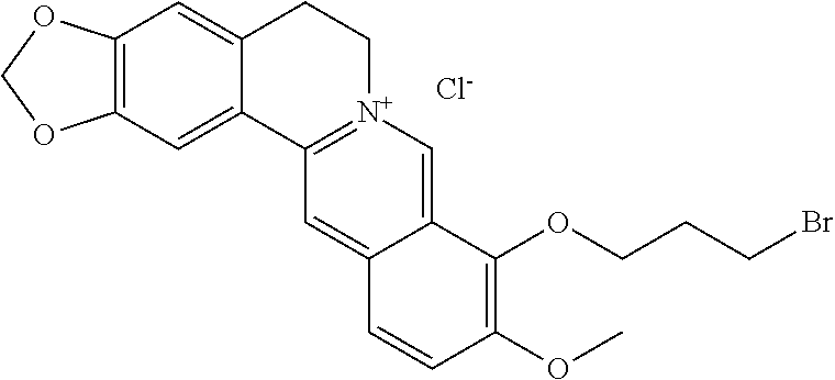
C12=C(C=C3C(=C1)CC[N+]1=C3C=C3C(=C1)C(OCCCBr)=C(OC)C=C3)OCO2.[Cl-]
